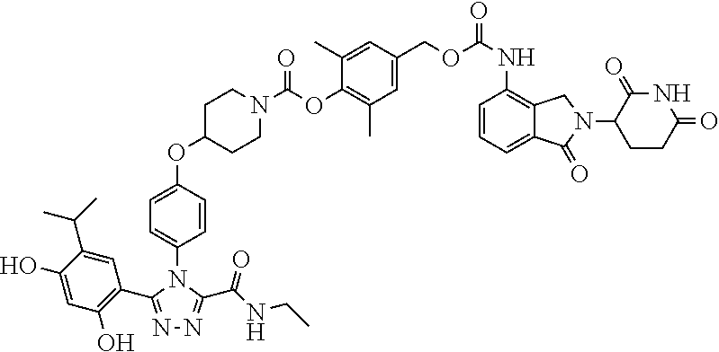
C1=CC=C2C(=C1NC(OCC1=CC(C)=C(OC(=O)N3CCC(OC4=CC=C(N5C(C6=C(O)C=C(O)C(C(C)C)=C6)=NN=C5C(=O)NCC)C=C4)CC3)C(C)=C1)=O)CN(C1CCC(=O)NC1=O)C2=O
